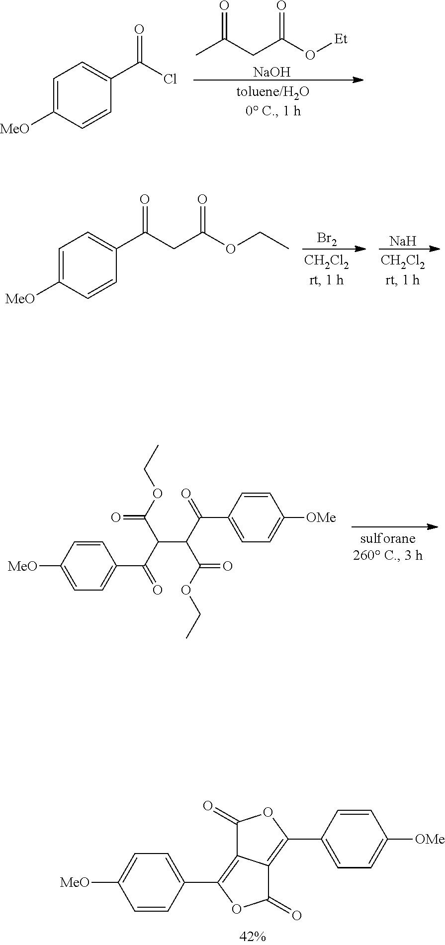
CC(CC(O[Et])=O)=O.[NaOH].C1=C([MeO])C=CC(C(Cl)=O)=C1.C1=CC([MeO])=CC=C1C(C(C(C(=O)C1=CC=C([OMe])C=C1)C(OCC)=O)C(OCC)=O)=O.C1=C([MeO])C=CC(C2=C3C(=C(C4=CC=C([OMe])C=C4)OC3=O)C(=O)O2)=C1.C1=C([MeO])C=CC(C(CC(OCC)=O)=O)=C1.[Na].[Br2]
